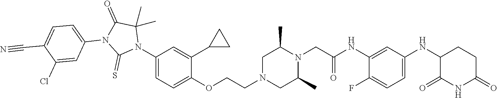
C1(F)=CC=C(NC2C(=O)NC(=O)CC2)C=C1NC(CN1C(C)CN(CCOC2=CC=C(N3C(C)(C)C(=O)N(C4=CC=C(C#N)C(Cl)=C4)C3=S)C=C2C2CC2)CC1C)=O
